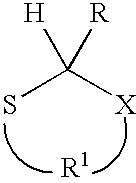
SC([X])([H])[R]
